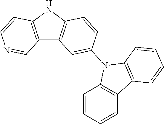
C12=C(NC3=C1C=C(N1C4=C(C5=C1C=CC=C5)C=CC=C4)C=C3)C=CN=C2
